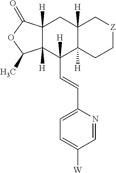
C12([H])C([H])(C(C=CC3=CC=C([W])C=N3)([H])C3([H])C([H])(C1)C[Z]CC3)C(C)OC2=O
